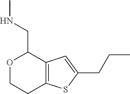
O1CCC2=C(C1CNC)C=C(CCC)S2
